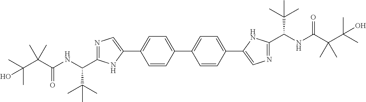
OC(C)(C)C(C(NC(C(C)(C)C)C1=NC=C(C2=CC=C(C3=CC=C(C4=CN=C(C(NC(C(C(C)(C)O)(C)C)=O)C(C)(C)C)N4)C=C3)C=C2)N1)=O)(C)C
